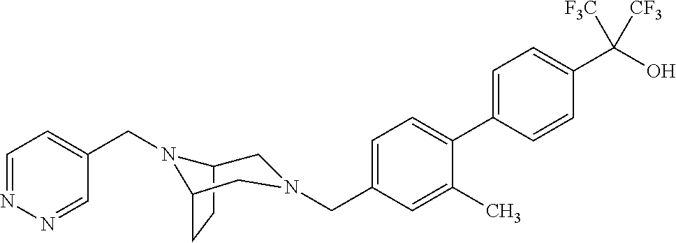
C1=C(C2=CC=C(CN3CC4CCC(N4CC4=CC=NN=C4)C3)C=C2C)C=CC(C(O)([F3C])[CF3])=C1
